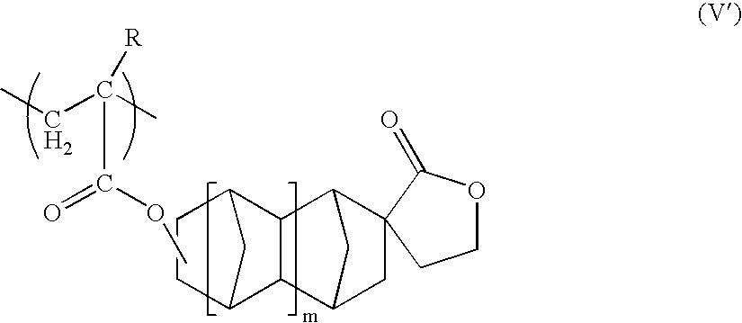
CCC(C)([R])C(=O)OC.C1CC2C3C(C1C2)C1CC3CC12C(=O)OCC2
